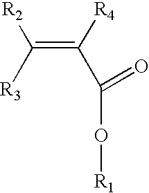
C(=C([R4])C(=O)O[R1])([R2])[R3]
